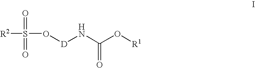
[R2]S(=O)(=O)O[D]NC(O[R1])=O
